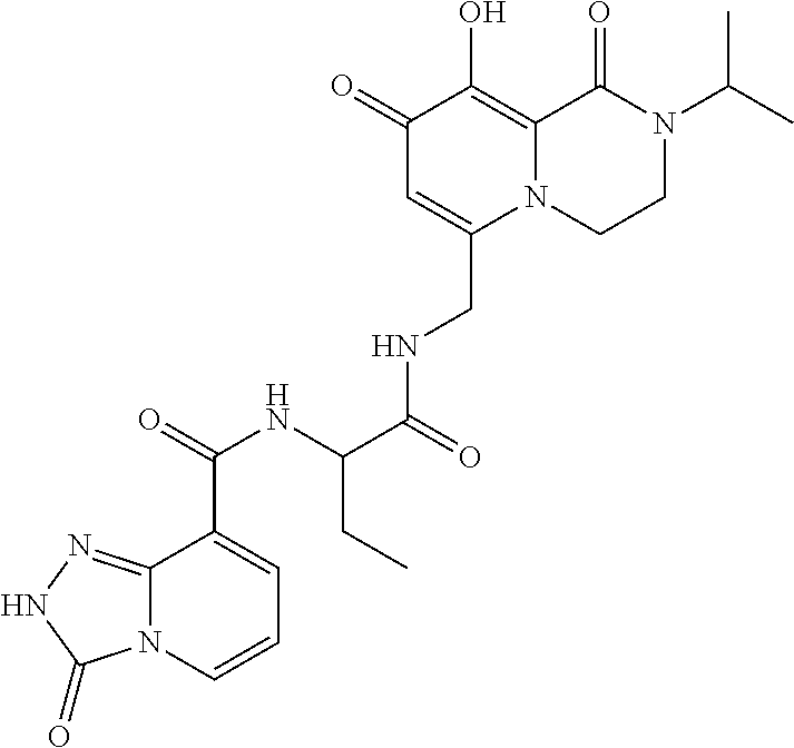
C1(=O)C=C(CNC(C(NC(C2=CC=CN3C2=NNC3=O)=O)CC)=O)N2C(=C1O)C(=O)N(C(C)C)CC2
